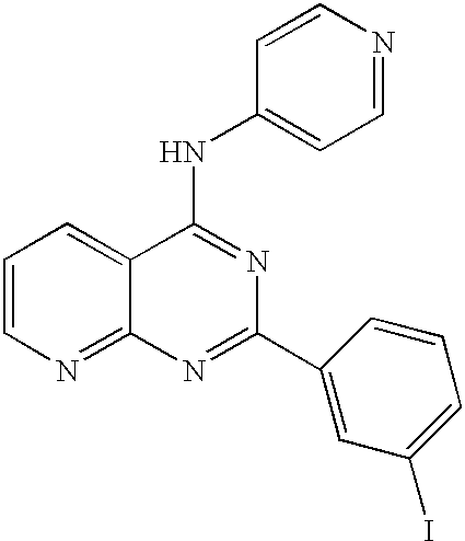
C1=CN=C2C(=C1)C(NC1=CC=NC=C1)=NC(C1=CC(I)=CC=C1)=N2
